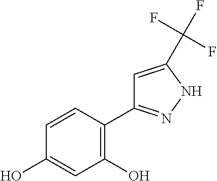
OC1=CC(O)=C(C2=NNC(C(F)(F)F)=C2)C=C1
